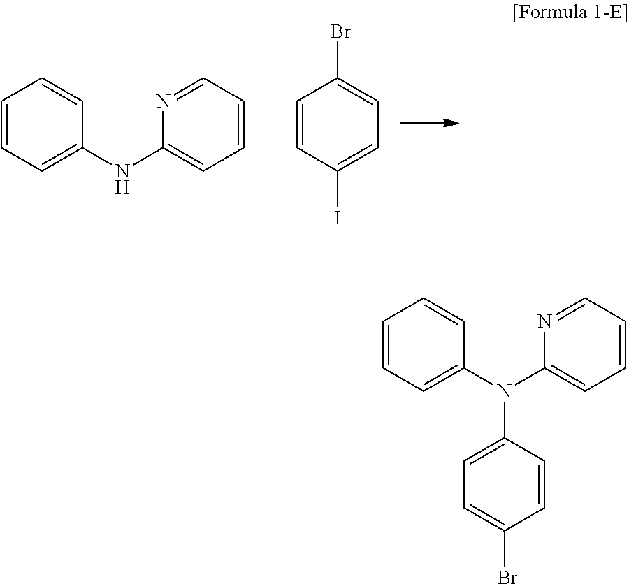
C1=CC=C(NC2=CC=CC=N2)C=C1.C1=CC(I)=CC=C1Br.C1=CC=C(N(C2=CC=CC=N2)C2=CC=C(Br)C=C2)C=C1
